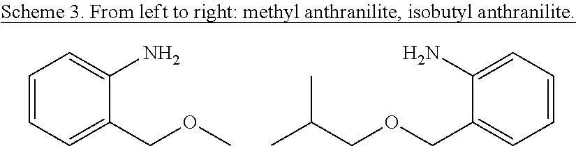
C1=CC=C(COC)C(N)=C1.C1=CC=C(COCC(C)C)C(N)=C1
